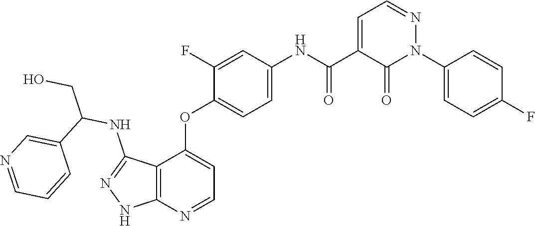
C1(F)=CC(NC(C2=CC=NN(C3=CC=C(F)C=C3)C2=O)=O)=CC=C1OC1=CC=NC2=C1C(NC(C1=CN=CC=C1)CO)=NN2
